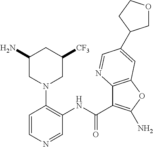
C1=CN=CC(NC(C2=C(N)OC3=C2N=CC(C2COCC2)=C3)=O)=C1N1CC([CF3])CC(N)C1
